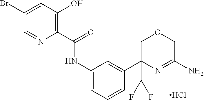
Cl.N(C1=CC=CC(C2(C(F)F)COCC(N)=N2)=C1)C(C1=C(O)C=C(Br)C=N1)=O
